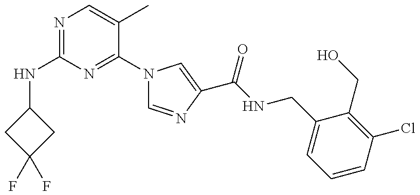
N(C1=NC=C(C)C(N2C=NC(C(=O)NCC3=CC=CC(Cl)=C3CO)=C2)=N1)C1CC(F)(F)C1
